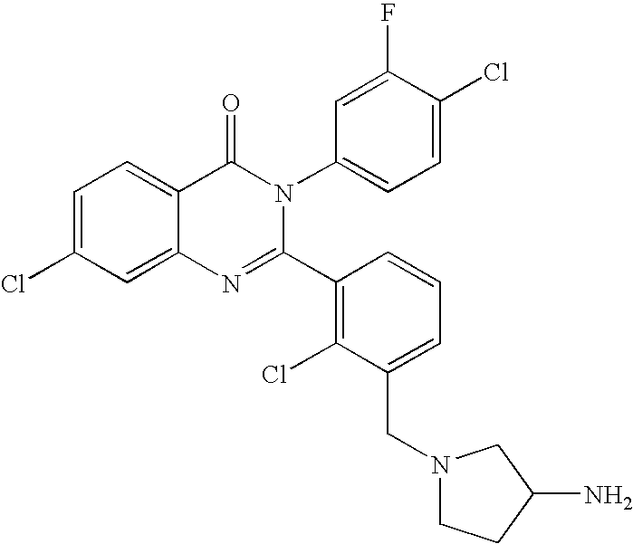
C1=C(Cl)C=C2C(=C1)C(=O)N(C1=CC=C(Cl)C(F)=C1)C(C1=C(Cl)C(CN3CCC(N)C3)=CC=C1)=N2
